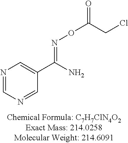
N1=CN=CC(C(N)=NOC(CCl)=O)=C1
